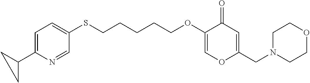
C1=C(C2CC2)N=CC(SCCCCCOC2=COC(CN3CCOCC3)=CC2=O)=C1
